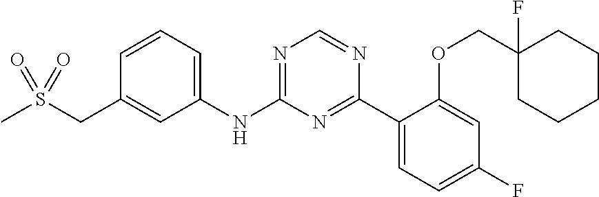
C1(NC2=NC=NC(C3=CC=C(F)C=C3OCC3(F)CCCCC3)=N2)=CC=CC(CS(C)(=O)=O)=C1
